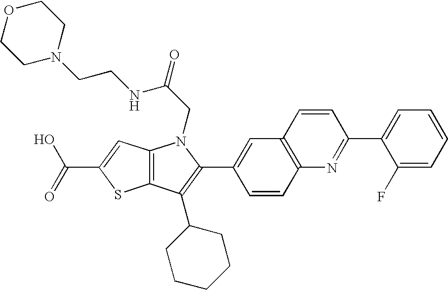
C(C1=CC2=C(S1)C(C1CCCCC1)=C(C1=CC3=C(C=C1)N=C(C1=CC=CC=C1F)C=C3)N2CC(=O)NCCN1CCOCC1)(=O)O
